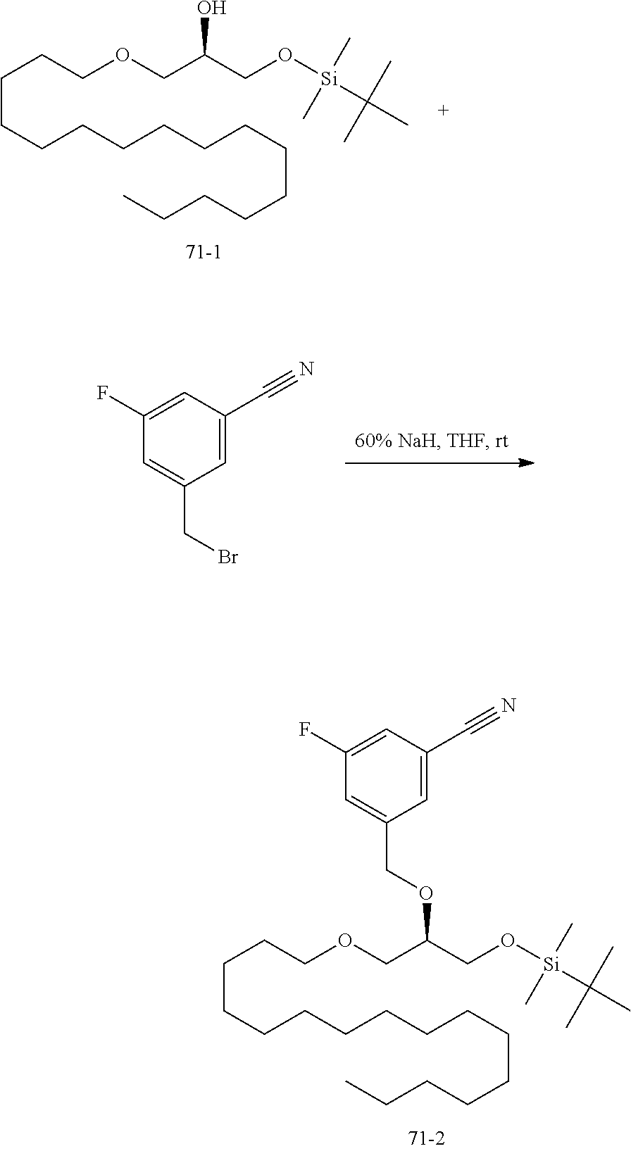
C(CCCCCCCCCCC)CCCCOCC(CO[Si](C(C)(C)C)(C)C)OCC1=CC(F)=CC(C#N)=C1.C1=C(CBr)C=C(C#N)C=C1F.C(CCCCCCCCCCC)CCCCOCC(CO[Si](C(C)(C)C)(C)C)O
